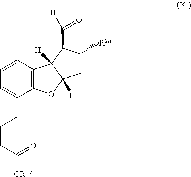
C12=C(C=CC=C1CCCC([OR1a])=O)C1([H])C([H])(O2)CC([OR2a])C1C([H])=O
